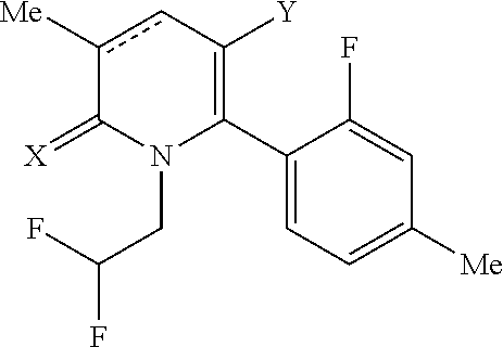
C1(C2=C([Y])cc([Me])C(=[X])N2CC(F)F)=CC=C([Me])C=C1F
